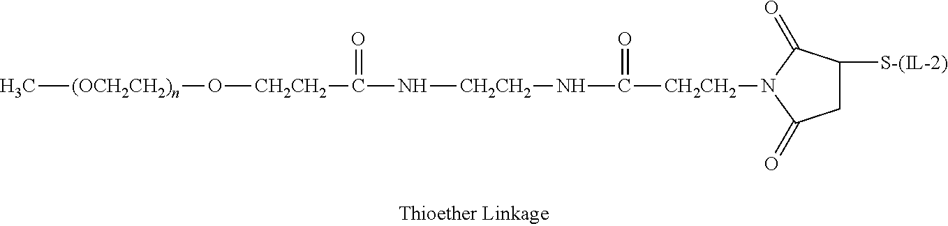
C[(OCH2CH2)n]O[CH2CH2]C(N[CH2CH2]NC([CH2CH2]N1C(=O)C([S-(IL-2)])CC1=O)=O)=O
